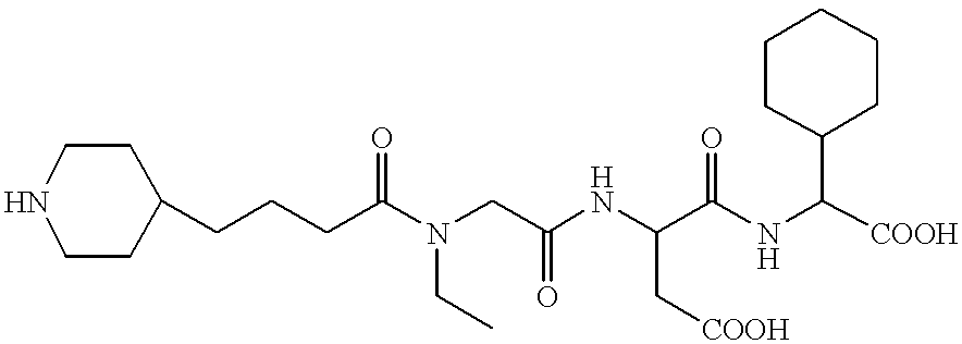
C1(CCCC(N(CC(NC(C(NC([COOH])C2CCCCC2)=O)C[COOH])=O)CC)=O)CCNCC1
